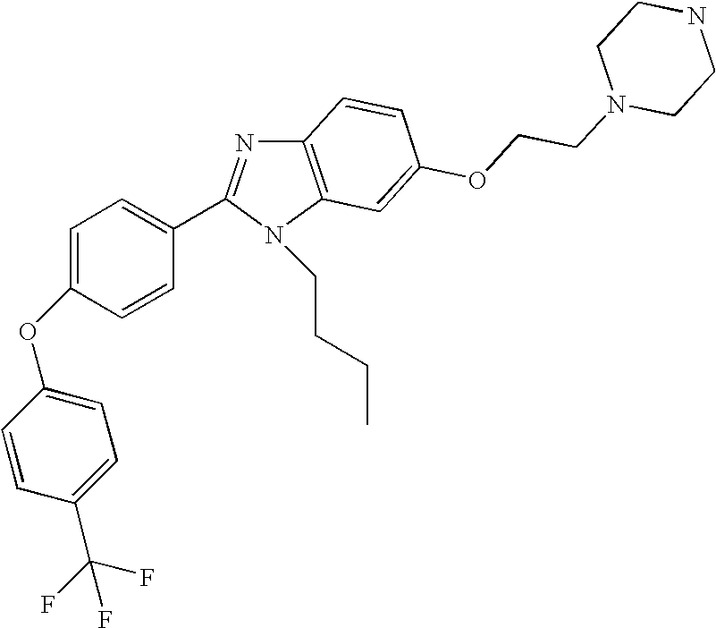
C12=C(N(CCCC)C(C3=CC=C(OC4=CC=C(C(F)(F)F)C=C4)C=C3)=N1)C=C(OCCN1CCNCC1)C=C2
